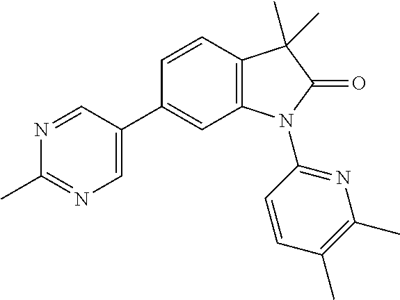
C1(C)=NC=C(C2=CC3=C(C=C2)C(C)(C)C(=O)N3C2=NC(C)=C(C)C=C2)C=N1
